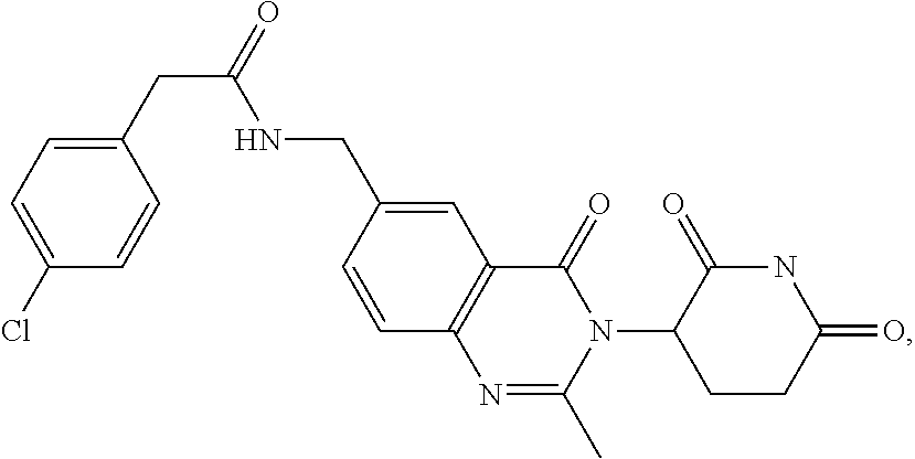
C12=C(C=C(CNC(CC3=CC=C(Cl)C=C3)=O)C=C1)C(=O)N(C1CCC(=O)NC1=O)C(C)=N2
